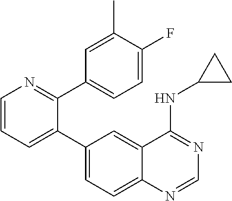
C1=CN=C(C2=CC=C(F)C(C)=C2)C(C2=CC=C3C(=C2)C(NC2CC2)=NC=N3)=C1
